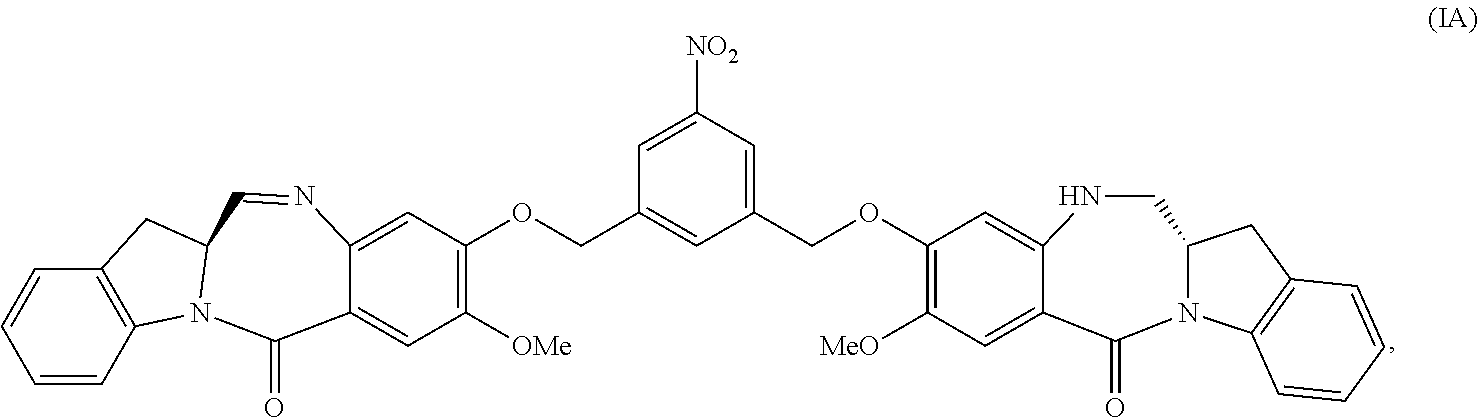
O(CC1=CC(COC2=C([MeO])C=C3C(=C2)NCC2N(C3=O)C3=C(C2)C=CC=C3)=CC([NO2])=C1)C1=C([OMe])C=C2C(=C1)N=CC1N(C2=O)C2=C(C=CC=C2)C1
